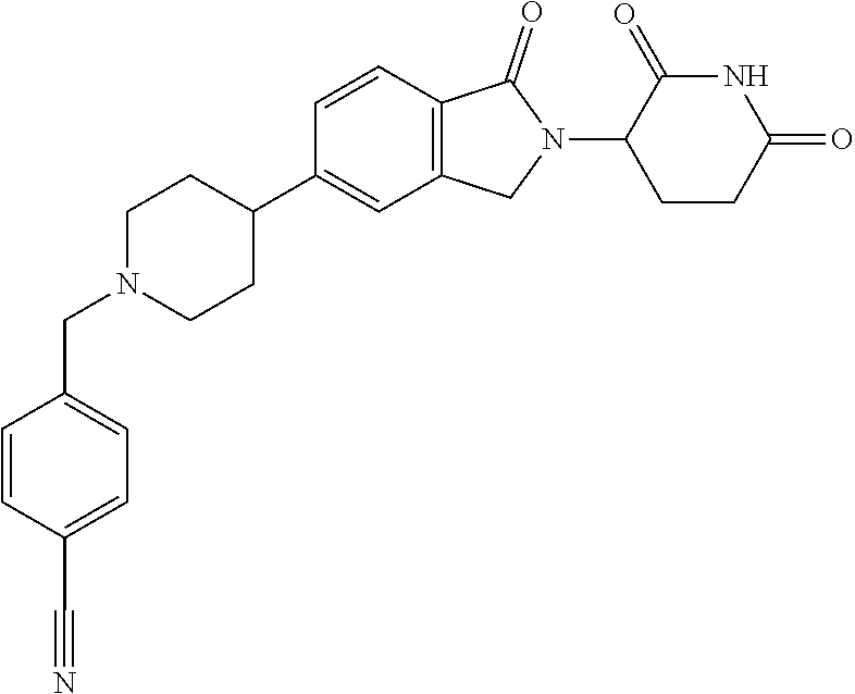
C1N(CC2=CC=C(C#N)C=C2)CCC(C2=CC3=C(C=C2)C(=O)N(C2CCC(=O)NC2=O)C3)C1
